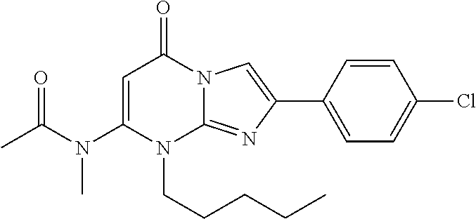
C1(N(C(C)=O)C)=CC(=O)N2C(=NC(C3=CC=C(Cl)C=C3)=C2)N1CCCCC
